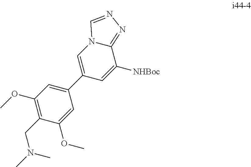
CN(CC1=C(OC)C=C(C2=CN3C=NN=C3C([NHBoc])=C2)C=C1OC)C
